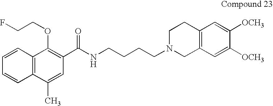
C12=C(C(C)=CC(C(NCCCCN3CC4=C(CC3)C=C([OCH3])C([OCH3])=C4)=O)=C1OCCF)C=CC=C2
